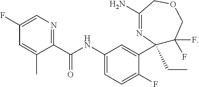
C1(NC(C2=NC=C(F)C=C2C)=O)=CC=C(F)C(C2(CC)C(F)(F)COCC(N)=N2)=C1
